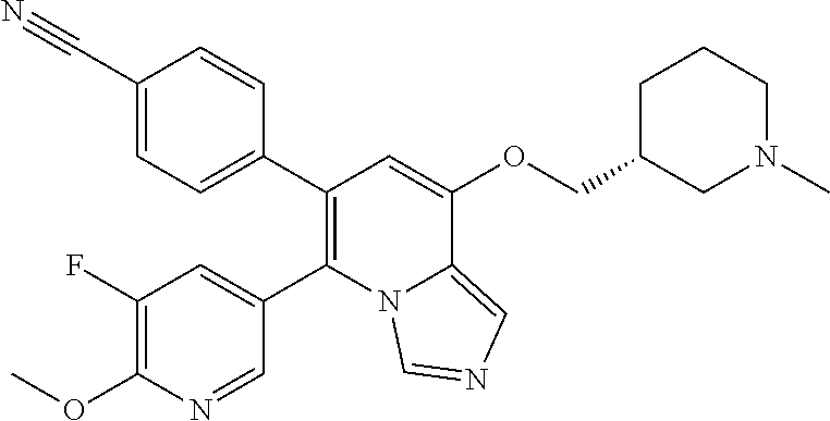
C1(C2=CC=C(C#N)C=C2)=C(C2=CC(F)=C(OC)N=C2)N2C(=CN=C2)C(OCC2CN(C)CCC2)=C1
